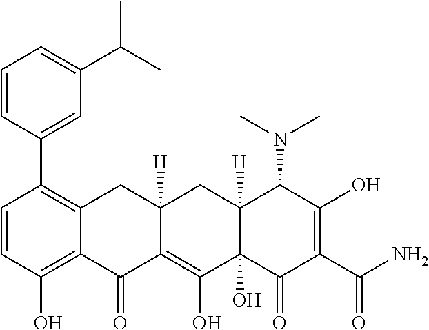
C1=CC(O)=C2C(=C1C1=CC(C(C)C)=CC=C1)CC1([H])C(=C(O)C3(O)C([H])(C1)C(N(C)C)C(O)=C(C(N)=O)C3=O)C2=O
